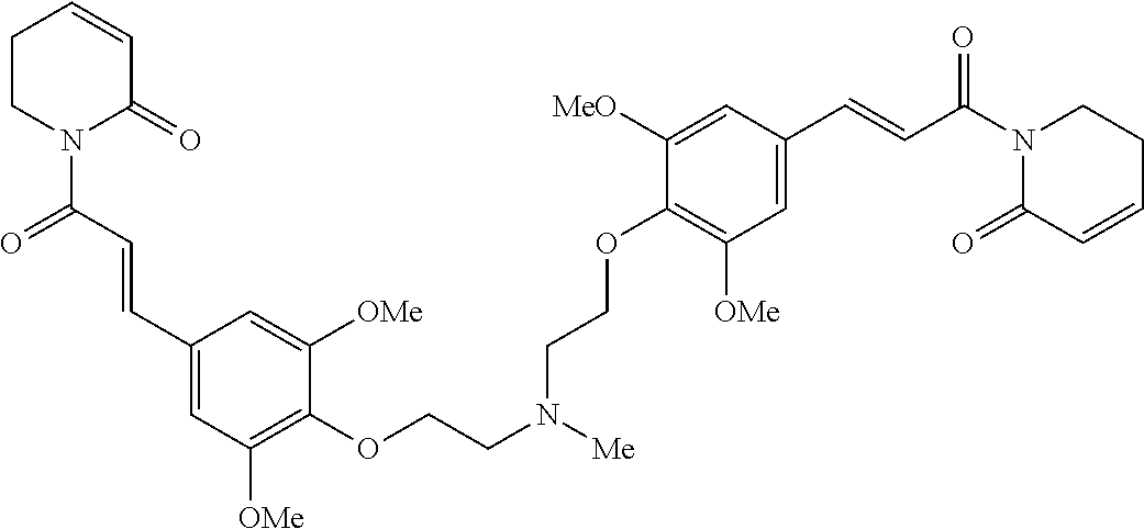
C1CN(C(C=CC2=CC([OMe])=C(OCCN([Me])CCOC3=C([OMe])C=C(C=CC(N4C(=O)C=CCC4)=O)C=C3[MeO])C([OMe])=C2)=O)C(=O)C=C1
